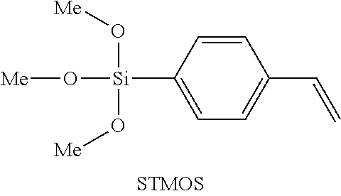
C1=CC([Si](O[Me])(O[Me])O[Me])=CC=C1C=C
